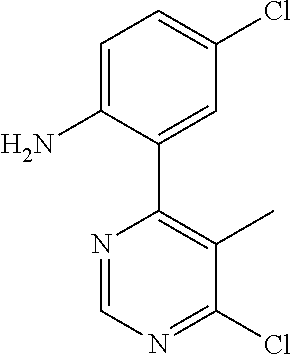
C1=C(N)C(C2=C(C)C(Cl)=NC=N2)=CC(Cl)=C1
